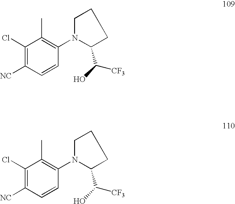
C1(Cl)=C([NC])C=CC(N2CCCC2C([CF3])O)=C1C.C1(Cl)=C([NC])C=CC(N2CCCC2C([CF3])O)=C1C
